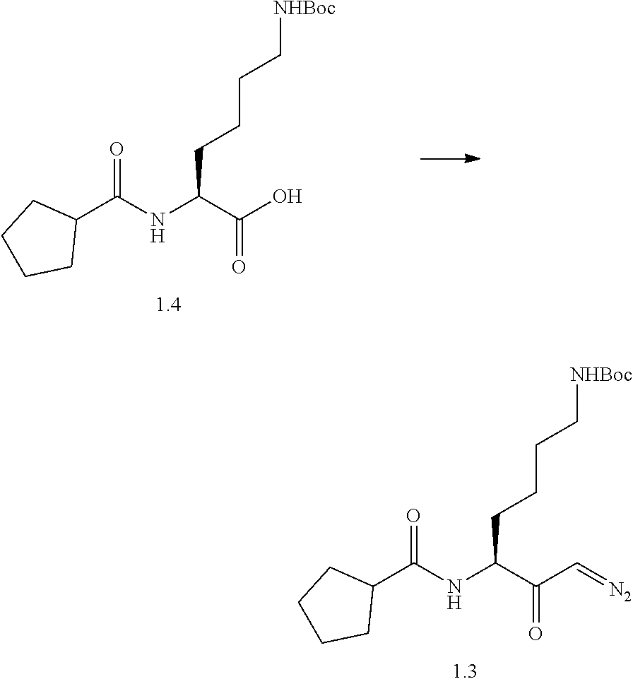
C1CCCC1C(=O)NC(C(=O)C=[N2])CCCC[NHBoc].C1CCCC1C(=O)NC(C(=O)O)CCCC[NHBoc]
